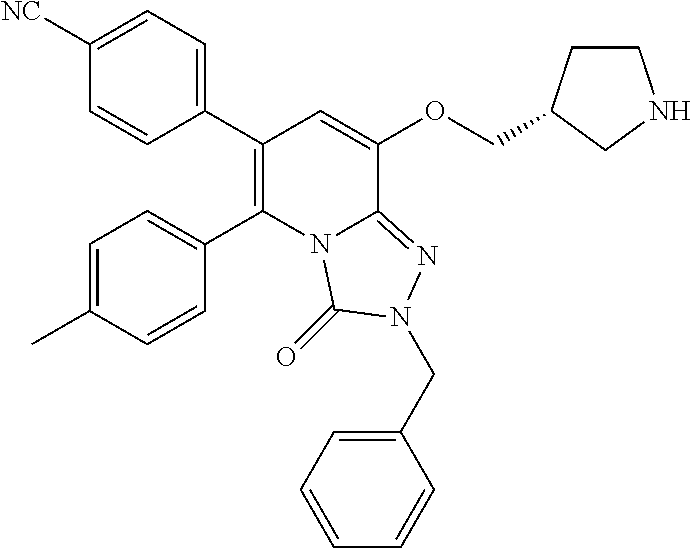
C1(C2=C(C3=CC=C(C)C=C3)N3C(=NN(CC4=CC=CC=C4)C3=O)C(OCC3CCNC3)=C2)=CC=C([NC])C=C1
